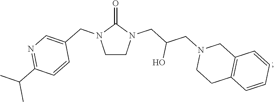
C12=C(C=CC=C1)CCN(CC(CN1C(=O)N(CC3=CN=C(C(C)C)C=C3)CC1)O)C2
